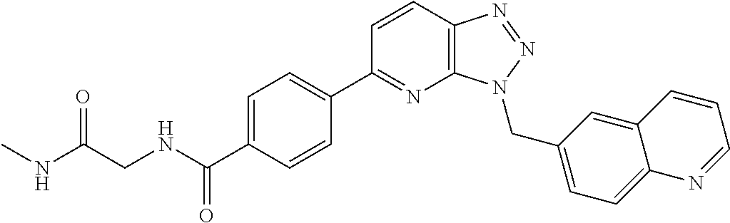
C1=C(C(NCC(=O)NC)=O)C=CC(C2=NC3=C(C=C2)N=NN3CC2=CC=C3C(=C2)C=CC=N3)=C1
